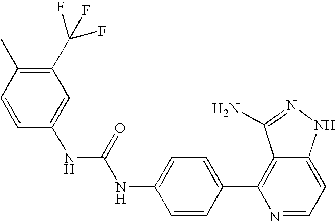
C1(NC(NC2=CC(C(F)(F)F)=C(C)C=C2)=O)=CC=C(C2=C3C(=CC=N2)NN=C3N)C=C1
